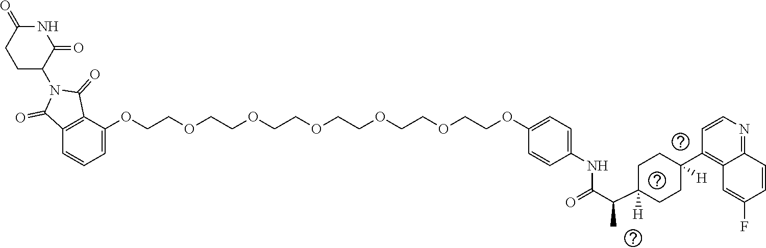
O(CCOCCOCCOCCOC1=CC=C(NC(C(C2([H])CCC(C3=C4C(=NC=C3)C=CC(F)=C4)([H])CC2)C)=O)C=C1)CCOCCOC1=CC=CC2=C1C(=O)N(C1C(=O)NC(=O)CC1)C2=O
